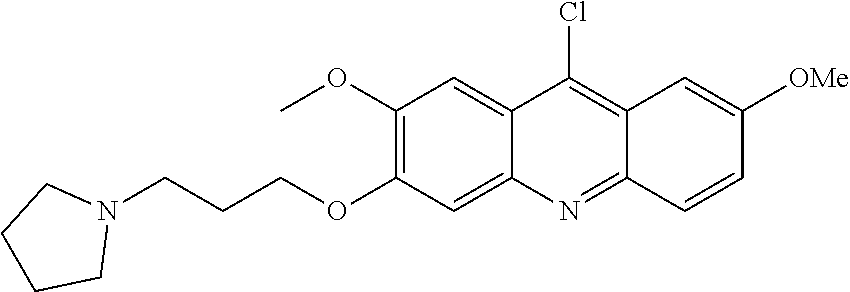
C12=CC(OC)=C(OCCCN3CCCC3)C=C1N=C1C(=C2Cl)C=C([OMe])C=C1
